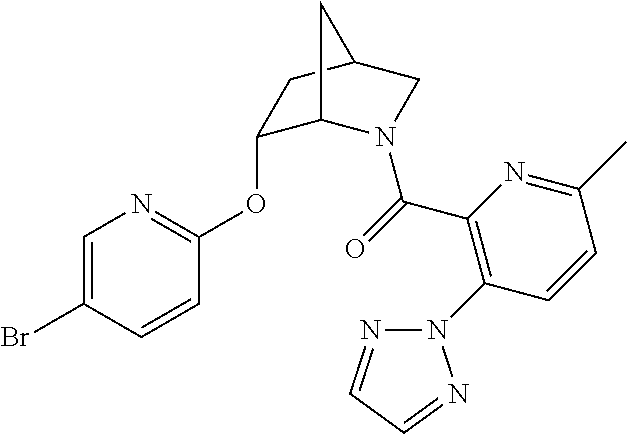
C1=C(Br)C=CC(OC2C3N(C(=O)C4=C(N5N=CC=N5)C=CC(C)=N4)CC(C2)C3)=N1
